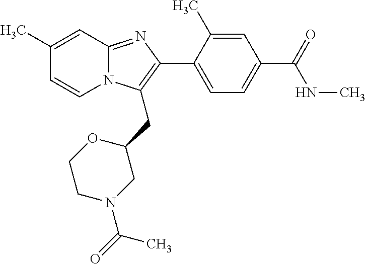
C1(C)=CC2=NC(C3=CC=C(C(NC)=O)C=C3C)=C(CC3CN(C(=O)C)CCO3)N2C=C1
